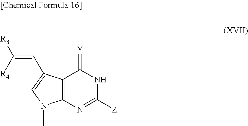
C12=C(N=C([Z])NC1=[Y])N(C)C=C2C=C([R3])[R4]
